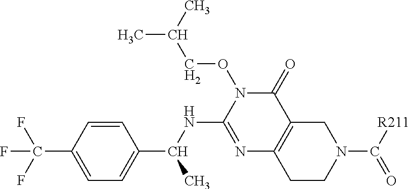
C1=C(C(C)NC2=NC3=C(C(=O)N2OCC(C)C)CN(C(=O)[R211])CC3)C=CC(C(F)(F)F)=C1
